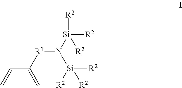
C=C(C=C)[R1]N([Si]([R2])([R2])[R2])[Si]([R2])([R2])[R2]
